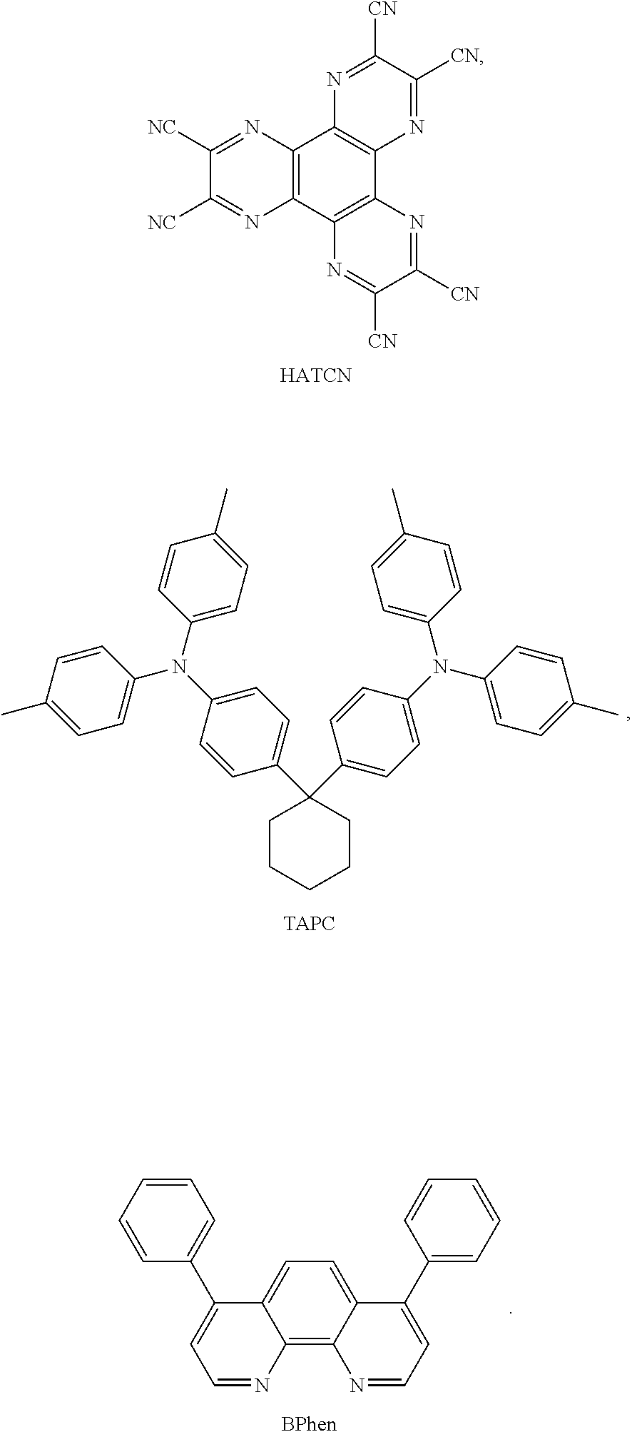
C12=C(C3=C(C4=C1N=C([CN])C([CN])=N4)N=C([CN])C([CN])=N3)N=C([NC])C([NC])=N2.[HATCN].C1CCCC(C2=CC=C(N(C3=CC=C(C)C=C3)C3=CC=C(C)C=C3)C=C2)(C2=CC=C(N(C3=CC=C(C)C=C3)C3=CC=C(C)C=C3)C=C2)C1.C12=C3C(=CC=C1C(C1=CC=CC=C1)=CC=N2)C(C1=CC=CC=C1)=CC=N3
